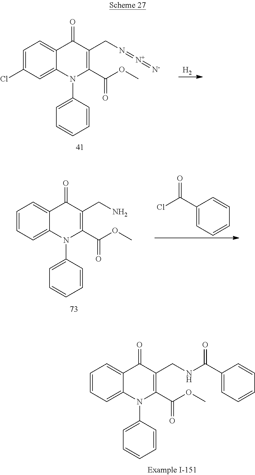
C1=C(Cl)C=C2C(=C1)C(=O)C(CN=[N+]=[N-])=C(C(OC)=O)N2C1=CC=CC=C1.[H2].C1=CC=C2C(=C1)C(=O)C(CN)=C(C(OC)=O)N2C1=CC=CC=C1.C1(C(Cl)=O)=CC=CC=C1.C1=CC=C2C(=C1)C(=O)C(CNC(C1=CC=CC=C1)=O)=C(C(OC)=O)N2C1=CC=CC=C1
